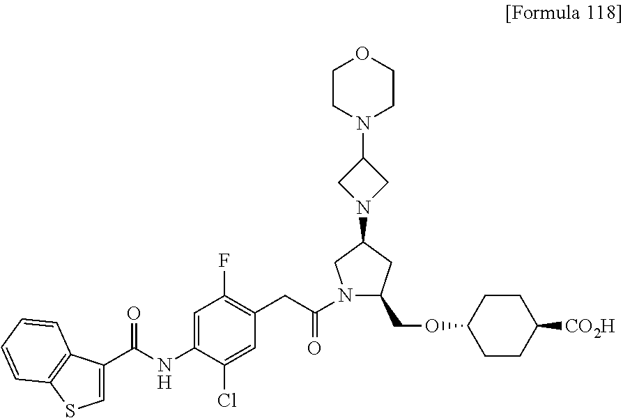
C1=C(C(NC2=CC(F)=C(CC(N3C(COC4CCC([CO2H])CC4)CC(N4CC(N5CCOCC5)C4)C3)=O)C=C2Cl)=O)C2=C(S1)C=CC=C2
